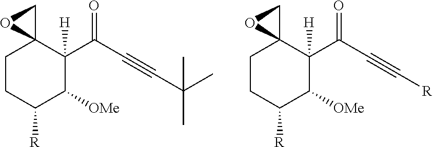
C1CC([R])C([OMe])C(C(C#CC(C)(C)C)=O)([H])C12CO2.C1CC([R])C([OMe])C(C(C#C[R])=O)([H])C12CO2
